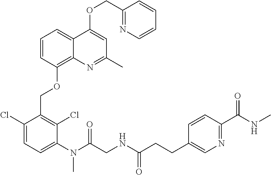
C1(Cl)=CC=C(N(C)C(=O)CNC(=O)CCC2=CN=C(C(NC)=O)C=C2)C(Cl)=C1COC1=C2C(=CC=C1)C(OCC1=NC=CC=C1)=CC(C)=N2
